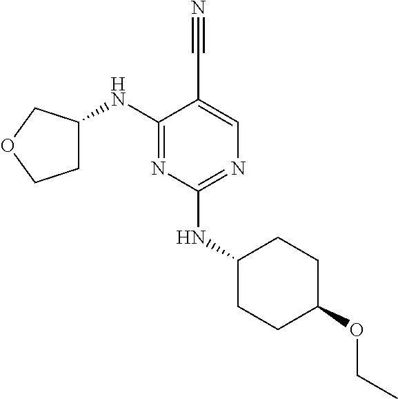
C1C(NC2=NC(NC3CCC(OCC)CC3)=NC=C2C#N)COC1
